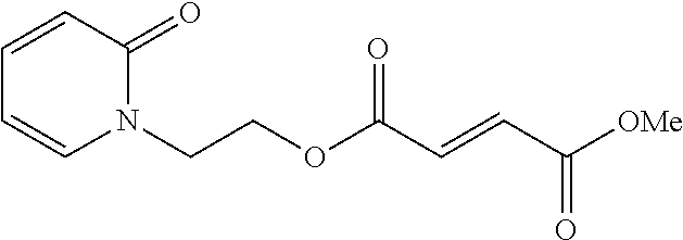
C(COC(C=CC([OMe])=O)=O)N1C(=O)C=CC=C1
